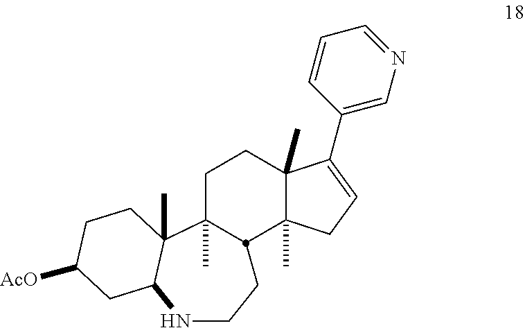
CC12CCC3(C)C(C)(CC=C3C3=CN=CC=C3)C1CCNC1C2(C)CCC([AcO])C1
